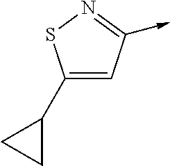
C1(C2CC2)=CC(->C)=NS1
